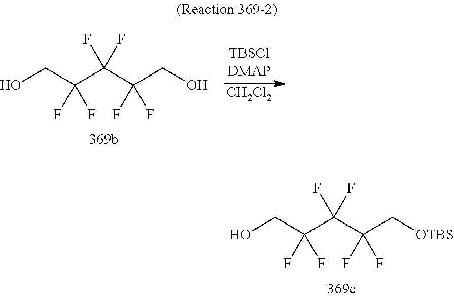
OCC(C(C(C[OTBS])(F)F)(F)F)(F)F.OCC(C(C(CO)(F)F)(F)F)(F)F.[CH2Cl2]
